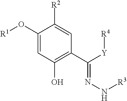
C1(O[R1])=CC(O)=C(C([Y][R4])=NN[R3])C=C1[R2]
